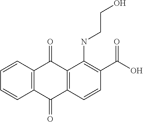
C1=CC2=C(C=C1)C(=O)C1=C(C2=O)C(NCCO)=C(C(O)=O)C=C1
